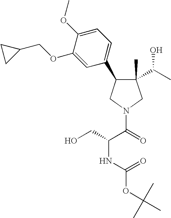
C1(C)(C(C)O)C(C2=CC=C(OC)C(OCC3CC3)=C2)CN(C(=O)C(NC(=O)OC(C)(C)C)CO)C1
